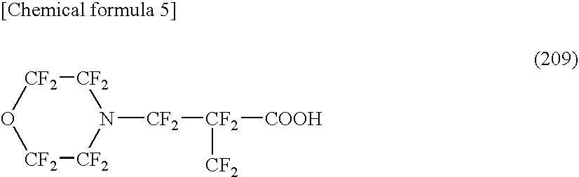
O1[CF2][CF2]N([CF2][CF2]([CF2])[COOH])[CF2][CF2]1
